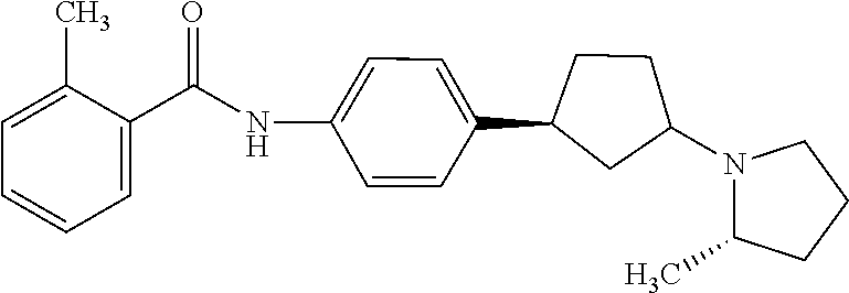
N(C(C1=CC=CC=C1C)=O)C1=CC=C(C2CC(N3C(C)CCC3)CC2)C=C1
